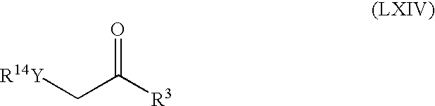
[R14Y]CC([R3])=O
